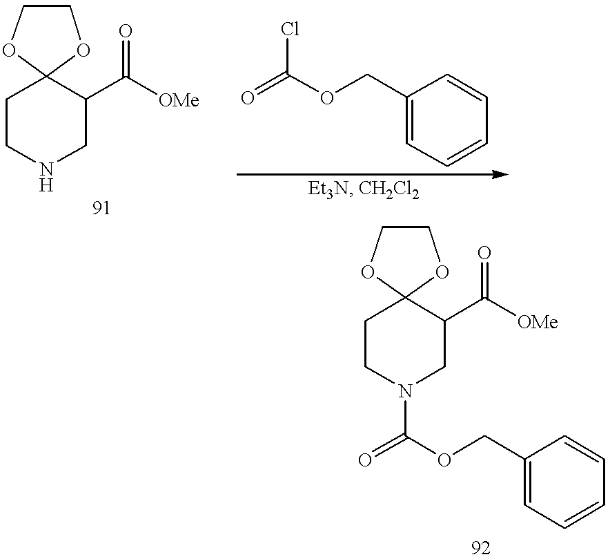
C1CNCC(C([OMe])=O)C12OCCO2.O=C(OCC1=CC=CC=C1)Cl.C1CN(C(=O)OCC2=CC=CC=C2)CC(C([OMe])=O)C12OCCO2
